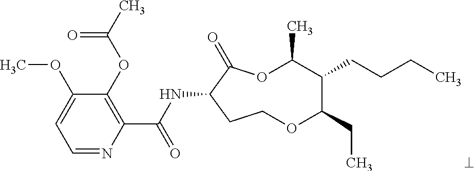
C1=NC(C(NC2C(=O)OC(C)C(CCCC)C(CC)OCC2)=O)=C(OC(C)=O)C(OC)=C1
